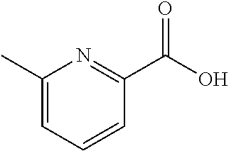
C1(C)=CC=CC(C(O)=O)=N1
